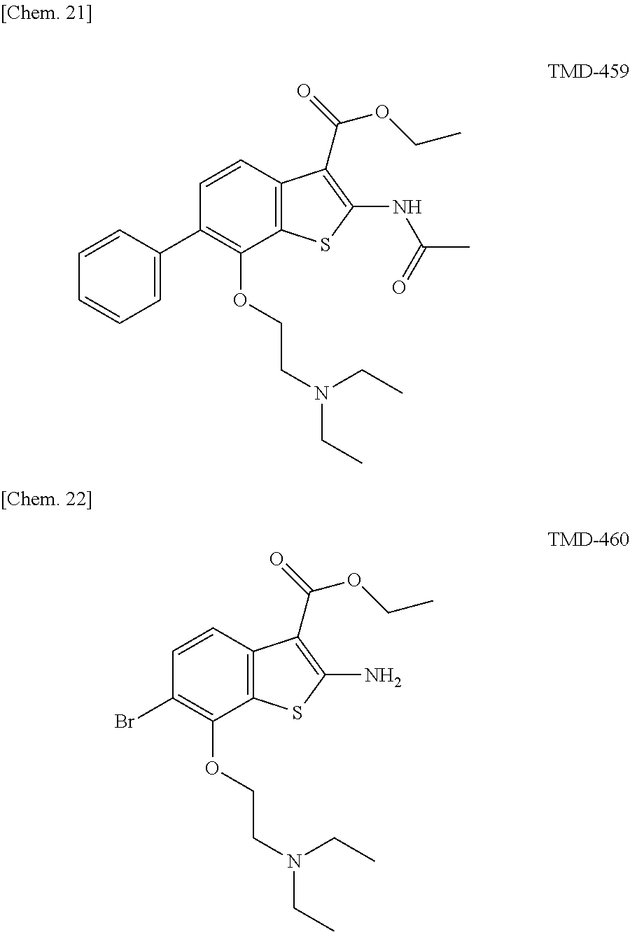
C12=C(C=CC(C3=CC=CC=C3)=C1OCCN(CC)CC)C(C(=O)OCC)=C(NC(C)=O)S2.C12=C(C=CC(Br)=C1OCCN(CC)CC)C(C(=O)OCC)=C(N)S2
